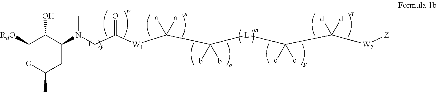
C(C(=O)[W1]C(C([L]C(c)(c)C([W2][Z])([d])[d])(b)b)([a])[a])N(C1C(O)C([RdO])OC(C)C1)C
